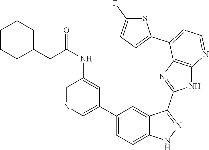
C1(C2=CC=C3C(=C2)C(C2=NC4=C(N2)N=CC=C4C2=CC=C(F)S2)=NN3)=CN=CC(NC(CC2CCCCC2)=O)=C1
